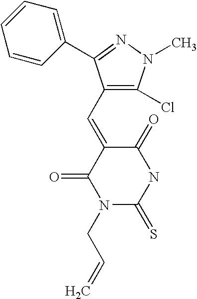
C1(=O)C(=CC2=C(Cl)N(C)N=C2C2=CC=CC=C2)C(=O)N(CC=C)C(=S)N1
